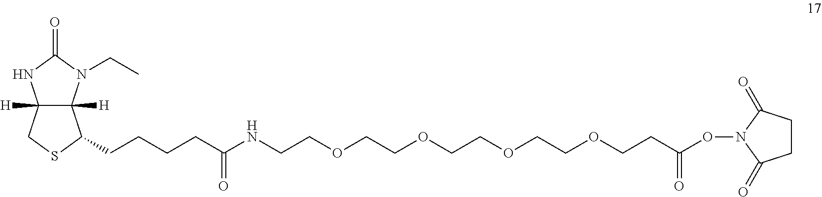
C12([H])C([H])(N(CC)C(=O)N1)C(CCCCC(NCCOCCOCCOCCOCCC(ON1C(=O)CCC1=O)=O)=O)SC2
